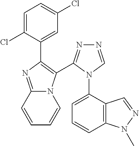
C1=C(Cl)C(C2=C(C3=NN=CN3C3=CC=CC4=C3C=NN4C)N3C(=N2)C=CC=C3)=CC(Cl)=C1
